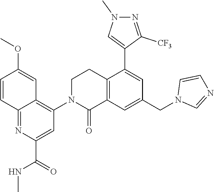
C12=C(C=C(CN3C=NC=C3)C=C1C1=CN(C)N=C1[CF3])C(=O)N(C1=C3C(=NC(C(=O)NC)=C1)C=CC(OC)=C3)CC2
